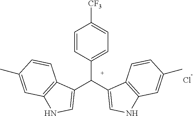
C1=CC(C(C2=CNC3=C2C=CC(C)=C3)C2=CNC3=C2C=CC(C)=C3)=CC=C1[CF3].Cl
